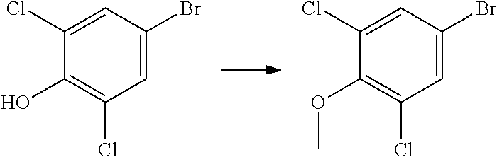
ClC1=CC(Br)=CC(Cl)=C1O.ClC1=CC(Br)=CC(Cl)=C1OC
